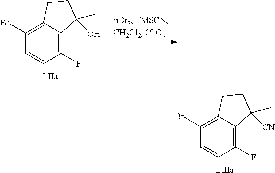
[LIIIa].C1(Br)=C2C(=C(F)C=C1)C(C)([CN])CC2.[LIIa].C1(Br)=C2C(=C(F)C=C1)C(C)(O)CC2
